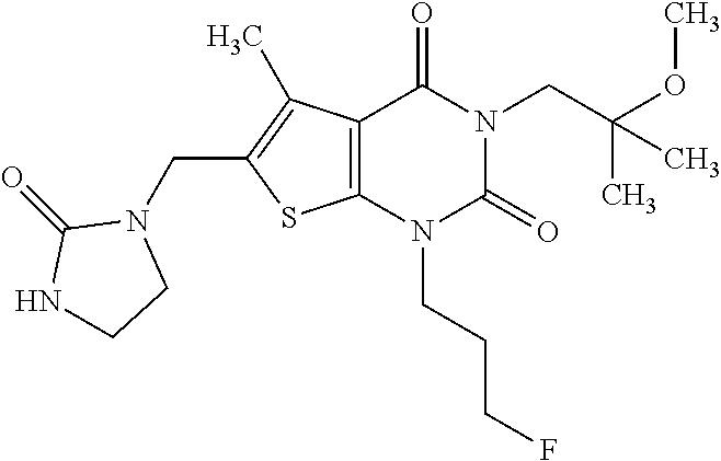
C12=C(N(CCCF)C(=O)N(CC(OC)(C)C)C1=O)SC(CN1C(=O)NCC1)=C2C
